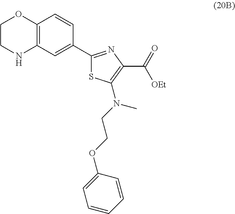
C12=C(C=C(C3=NC(C(=O)[OEt])=C(N(CCOC4=CC=CC=C4)C)S3)C=C1)NCCO2
